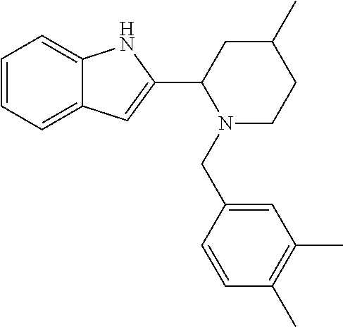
C1=CC=C2C(=C1)NC(C1N(CC3=CC(C)=C(C)C=C3)CCC(C)C1)=C2
